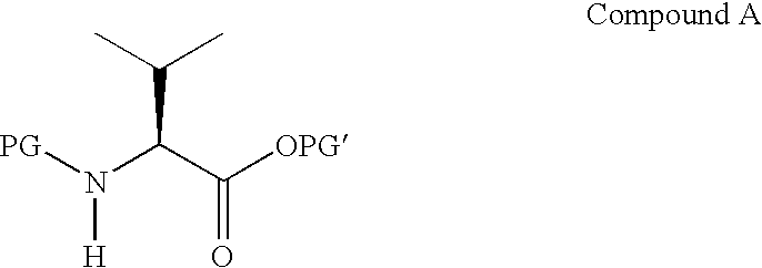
[PG]N(C(C([OPG])=O)C(C)C)[H]
